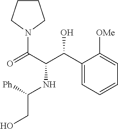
C(NC(C(N1CCCC1)=O)C(O)C1=CC=CC=C1[OMe])(CO)[Ph]
